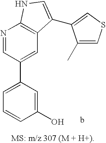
C1=C(C2=CC3=C(N=C2)NC=C3C2=CSC=C2C)C=C(O)C=C1
